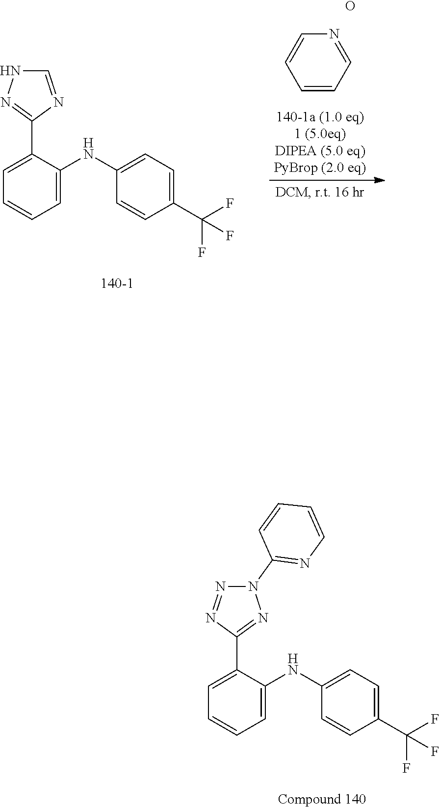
N1(C2=NC=CC=C2)N=NC(C2=CC=CC=C2NC2=CC=C(C(F)(F)F)C=C2)=N1.C1=CC=NC=C1.O.C1=NC(C2=CC=CC=C2NC2=CC=C(C(F)(F)F)C=C2)=NN1
